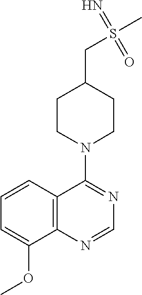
C1=CC2=C(C(OC)=C1)N=CN=C2N1CCC(CS(C)(=N)=O)CC1
